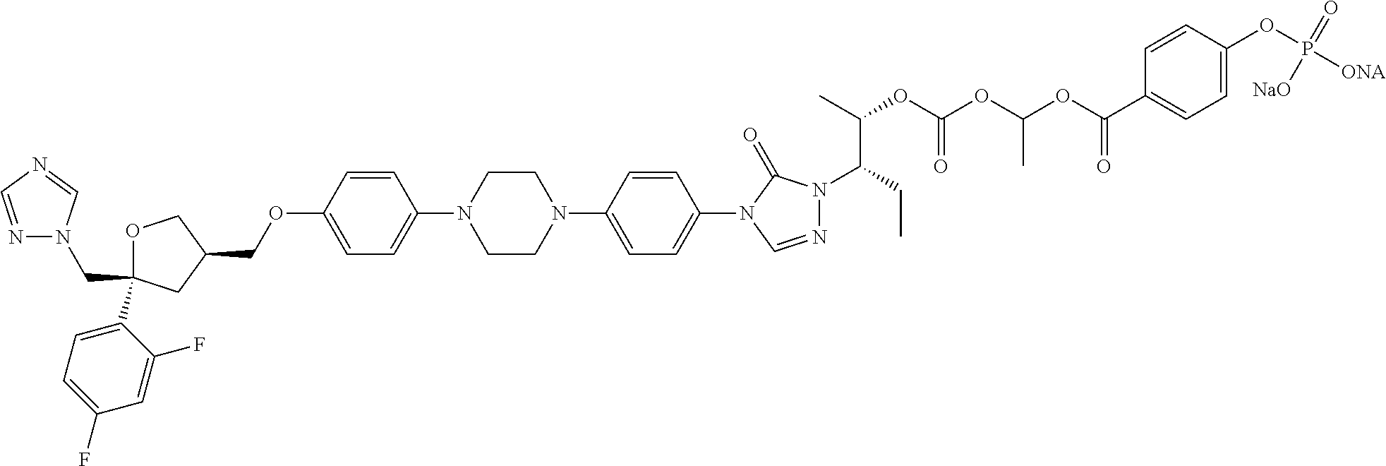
C(C1(C2=CC=C(F)C=C2F)OCC(COC2=CC=C(N3CCN(C4=CC=C(N5C=NN(C(CC)C(OC(OC(OC(C6=CC=C(OP([ONA])(=O)[NaO])C=C6)=O)C)=O)C)C5=O)C=C4)CC3)C=C2)C1)N1N=CN=C1
